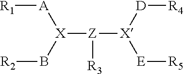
[X]([Z]([R3])[X]([D][R4])[E][R5])(B[R2])[A][R1]
